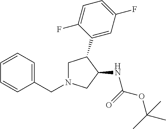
N1(CC2=CC=CC=C2)CC(C2=CC(F)=CC=C2F)C(NC(OC(C)(C)C)=O)C1
